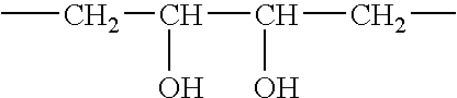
CCC(C(O)CC)O
